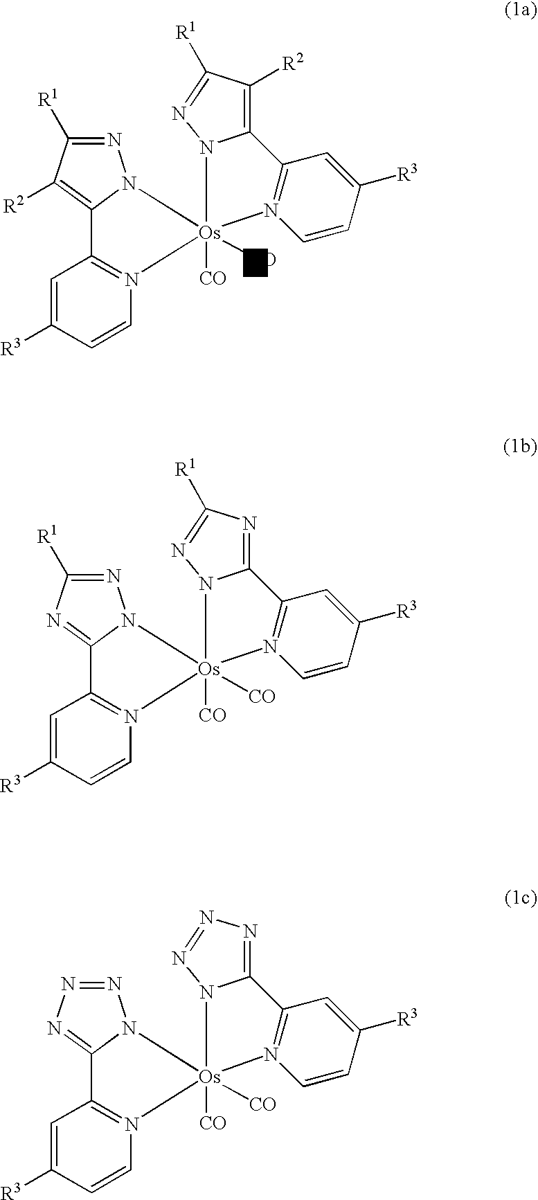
[CO][Os]12([CO])(N3=C(C=C([R3])C=C3)C3=C([R2])C([R1])=NN31)N1=C(C=C([R3])C=C1)C1=C([R2])C([R1])=NN12.C1=C([R3])C=CN2=C1C1=NC([R1])=NN1[Os]21([CO])([CO])N2=C(C=C([R3])C=C2)C2=NC([R1])=NN21.C1=C([R3])C=CN2=C1C1=NN=NN1[Os]21([CO])([CO])N2=C(C=C([R3])C=C2)C2=NN=NN21
